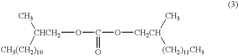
[CH3(CH2)10][CHCH2](C)OC(O[CH2CH](C)[(CH2)11CH3])=O
